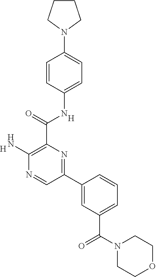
C1=CC(N2CCCC2)=CC=C1NC(C1=C(N)N=CC(C2=CC(C(N3CCOCC3)=O)=CC=C2)=N1)=O.[H].[H]
